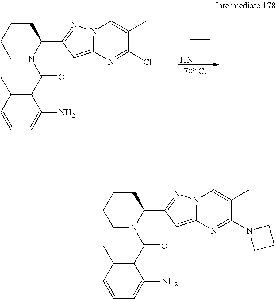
N1CCC1.C1N(C(C2=C(C)C=CC=C2N)=O)C(C2=NN3C(=C2)N=C(Cl)C(C)=C3)CCC1.C1N(C(C2=C(C)C=CC=C2N)=O)C(C2=NN3C(=C2)N=C(N2CCC2)C(C)=C3)CCC1
